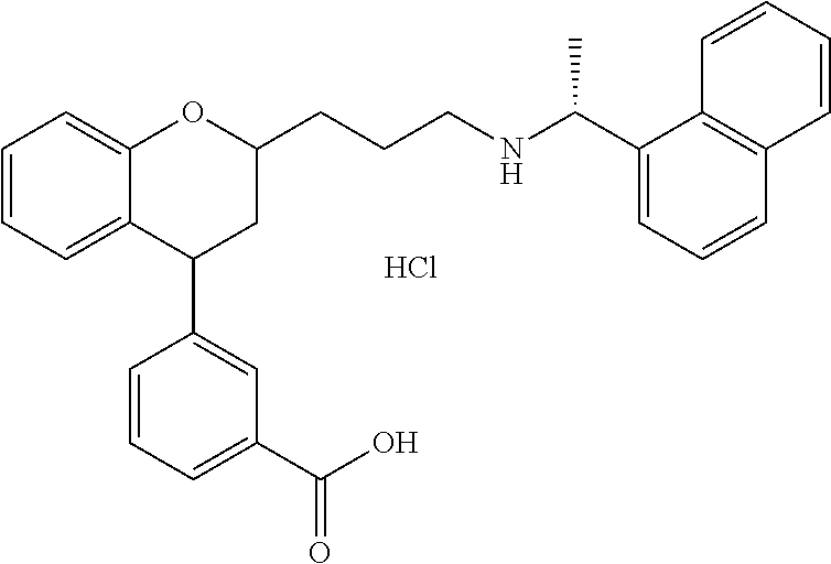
Cl.C12=CC=CC=C1OC(CCCNC(C1=CC=CC3=C1C=CC=C3)C)CC2C1=CC(C(O)=O)=CC=C1
